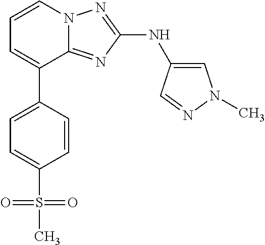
C1=CN2C(=NC(NC3=CN(C)N=C3)=N2)C(C2=CC=C(S(C)(=O)=O)C=C2)=C1
